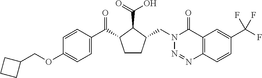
C(OC1=CC=C(C(=O)C2CCC(CN3N=NC4=C(C3=O)C=C(C(F)(F)F)C=C4)C2C(=O)O)C=C1)C1CCC1
